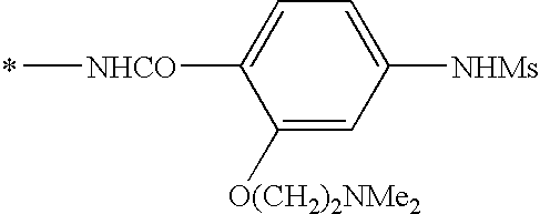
[NHCO](C)C1=CC=C([NHMs])C=C1[O(CH2)2NMe2]
